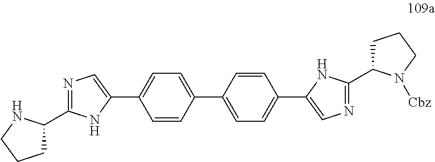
N1=C(C2CCCN2)NC(C2=CC=C(C3=CC=C(C4=CN=C(C5CCCN5[Cbz])N4)C=C3)C=C2)=C1
